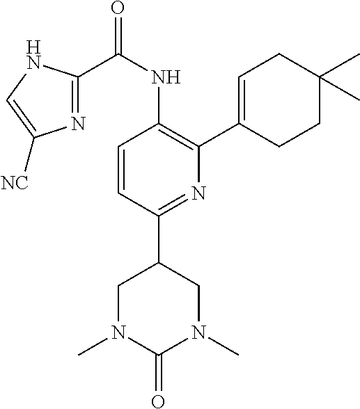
C1=CC(C2CN(C)C(=O)N(C)C2)=NC(C2=CCC(C)(C)CC2)=C1NC(C1=NC([NC])=CN1)=O
